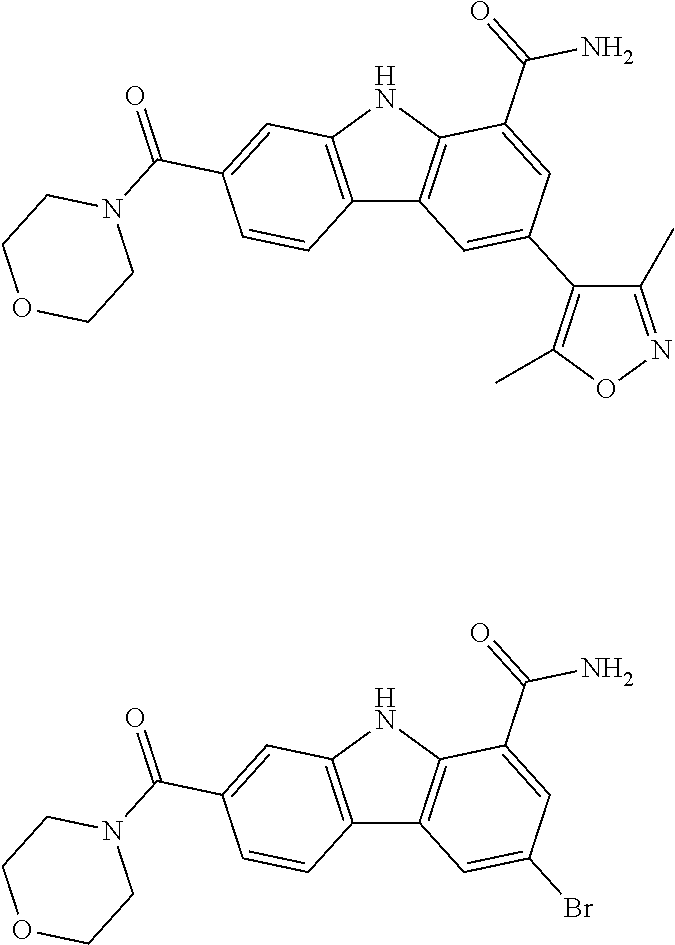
C12=C(NC3=C1C=C(Br)C=C3C(N)=O)C=C(C(=O)N1CCOCC1)C=C2.C12=C(NC3=C1C=C(C1=C(C)ON=C1C)C=C3C(N)=O)C=C(C(=O)N1CCOCC1)C=C2
